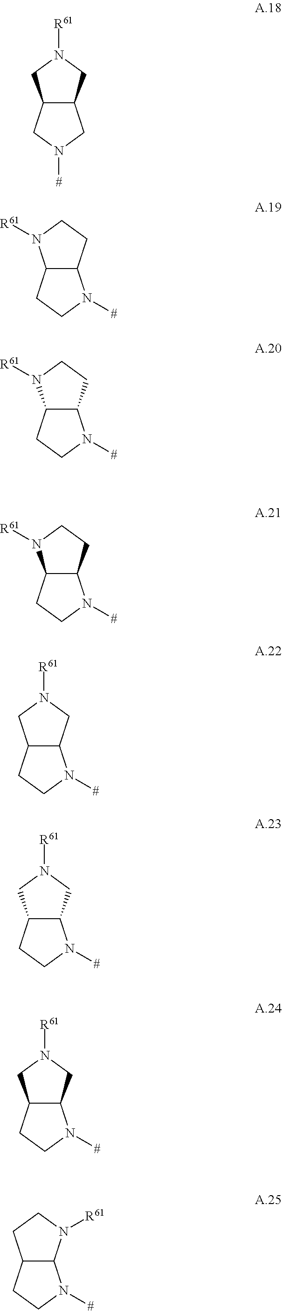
C12C(CCN1[R61])N([#])CC2.C12C(CN([R61])C1)CN([#])C2.C12C(CCN1[R61])N([#])CC2.C12C(CCN1[R61])N([#])CC2.C12C(CN([R61])C1)N([#])CC2.C12C(CN([R61])C1)N([#])CC2.C12C(CN([R61])C1)N([#])CC2.C12C(N([R61])CC1)N([#])CC2
